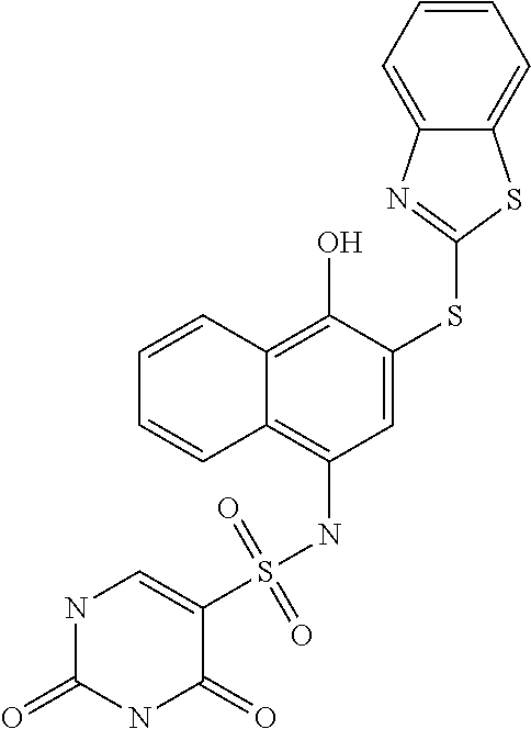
C1=CC2=C(O)C(SC3=NC4=CC=CC=C4S3)=CC(NS(=O)(=O)C3=CNC(=O)NC3=O)=C2C=C1
